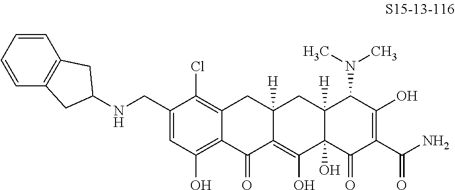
C1(CNC2CC3=C(C=CC=C3)C2)=CC(O)=C2C(=C1Cl)CC1([H])C(=C(O)C3(O)C([H])(C1)C(N(C)C)C(O)=C(C(N)=O)C3=O)C2=O
